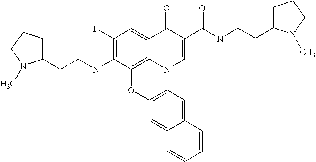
C1(F)=C(NCCC2CCCN2C)C2=C3C(=C1)C(=O)C(C(NCCC1CCCN1C)=O)=CN3C1=C(O2)C=C2C(=C1)C=CC=C2
